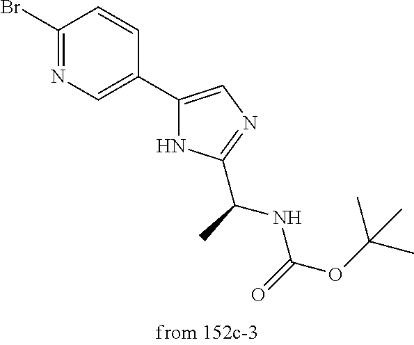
C1(Br)=NC=C(C2=CN=C(C(NC(=O)OC(C)(C)C)C)N2)C=C1
